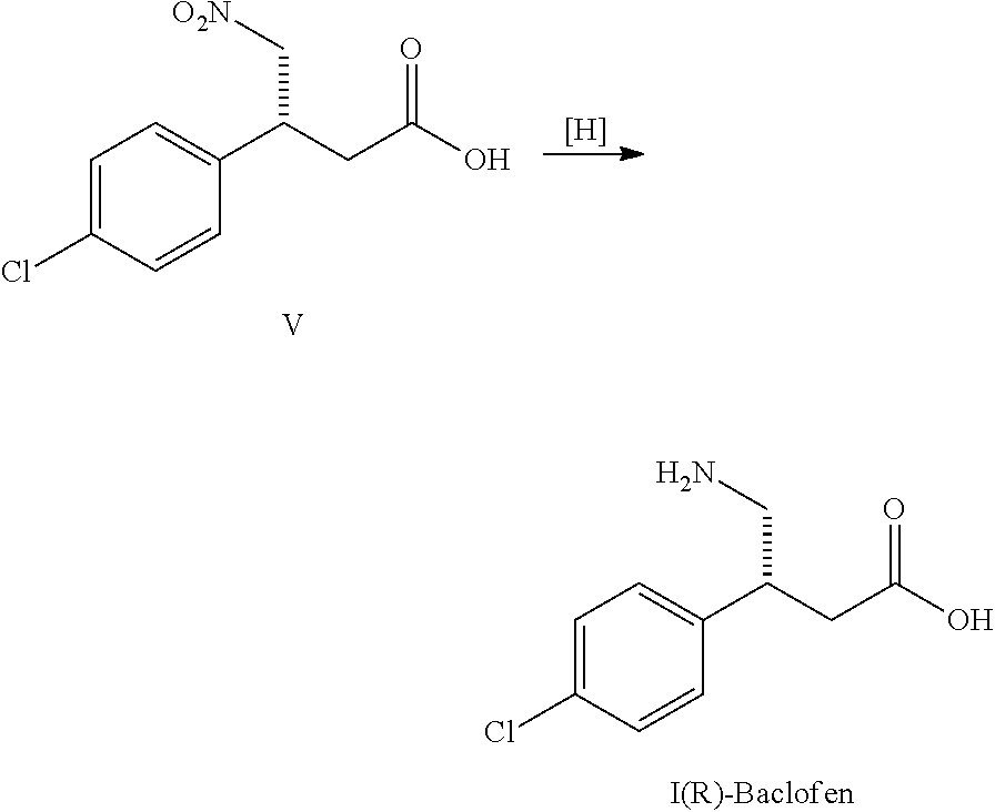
C1=C(Cl)C=CC(C(CC(O)=O)CN)=C1.[H].C1=C(Cl)C=CC(C(CC(O)=O)C[O2N])=C1.[V]
